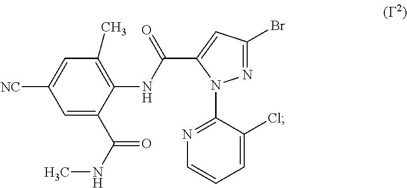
C1=C(C(NC)=O)C(NC(C2=CC(Br)=NN2C2=NC=CC=C2Cl)=O)=C(C)C=C1[NC]
